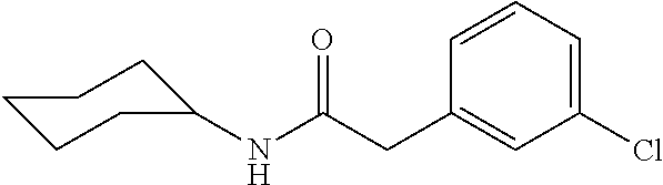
C1CCC(NC(CC2=CC(Cl)=CC=C2)=O)CC1
